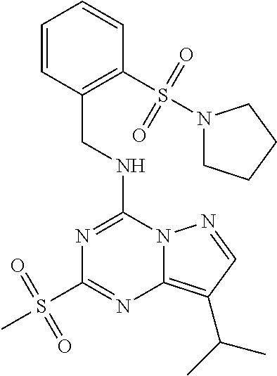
C1=CC(CNC2=NC(S(C)(=O)=O)=NC3=C(C(C)C)C=NN23)=C(S(N2CCCC2)(=O)=O)C=C1
